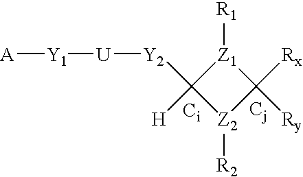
[A][Y1][U][Y2]C1([H])[Z1]([R1])C([Rx])([Ry])[Z2]1[R2]
